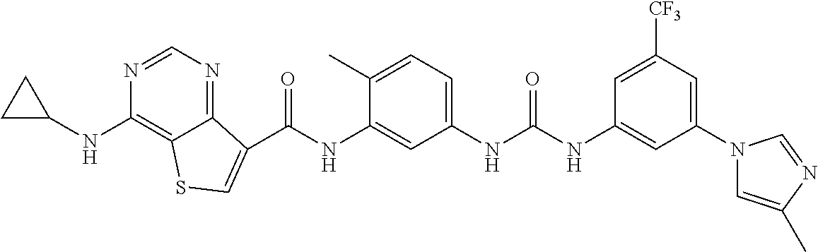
C(NC1=CC(NC(NC2=CC(N3C=C(C)N=C3)=CC([CF3])=C2)=O)=CC=C1C)(=O)C1=CSC2=C(NC3CC3)N=CN=C21
